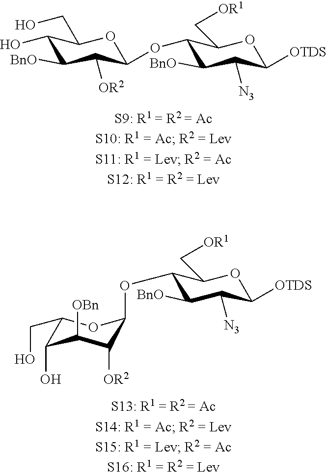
C1(O)C([BnO])C([OR2])C(OC2C([BnO])C([N3])C([OTDS])OC2C[OR1])OC1CO.O(C1C([BnO])C([N3])C([OTDS])OC1C[OR1])C1C([OR2])C([OBn])C(O)C(CO)O1
